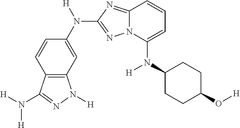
N(C1=CC=CC2=NC(N(C3=CC4=C(C=C3)C(N([H])[H])=NN4[H])[H])=NN12)(C1CCC(O[H])CC1)[H]
